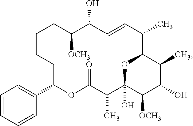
C1=CC=CC(C2OC(=O)C(C)C3(O)OC(C(C)C=CC(O)C([OCH3])CCCC2)C(C)C(O)C3[OCH3])=C1
